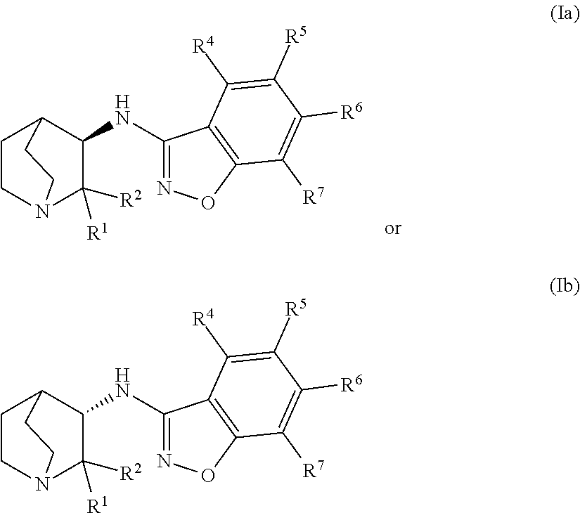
C1CN2C([R2])([R1])C(NC3=NOC4=C3C([R4])=C([R5])C([R6])=C4[R7])C1CC2.C1CN2C([R2])([R1])C(NC3=NOC4=C3C([R4])=C([R5])C([R6])=C4[R7])C1CC2
